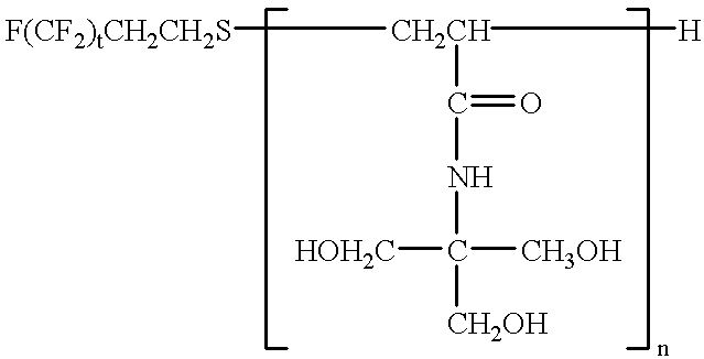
[F(CF2)tCH2CH2S][CH2CH]([H])C(NC([CH3OH])([CH2OH])[HOH2C])=O
